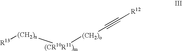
[R13][(CH2)n][(CR10R11)m][(CH2)o]C#C[R12]
